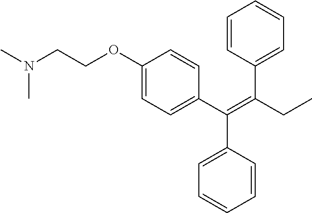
C1=CC(C(=C(CC)C2=CC=CC=C2)C2=CC=C(OCCN(C)C)C=C2)=CC=C1
